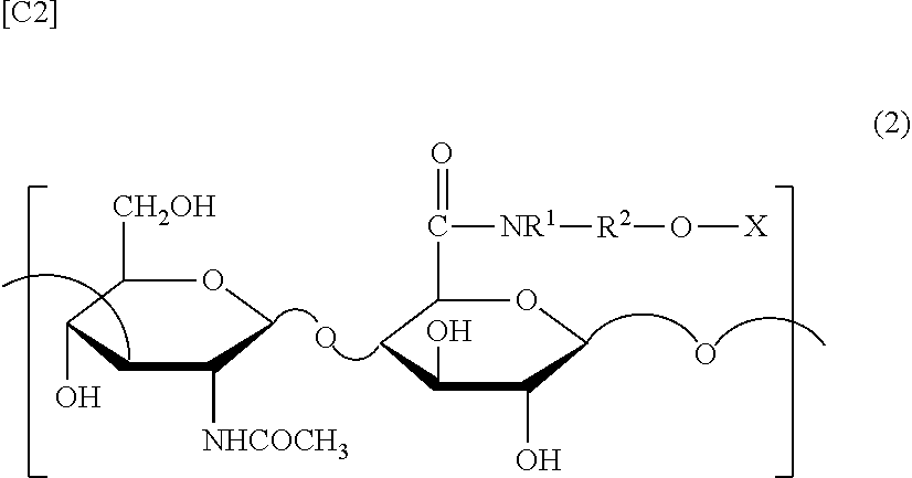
C1([CH2OH])C(O)CC([NHCOCH3])CO1.C1(C(=O)[NR1][R2]O[X])CC(O)C(O)CO1.O.O.[[C2]]
